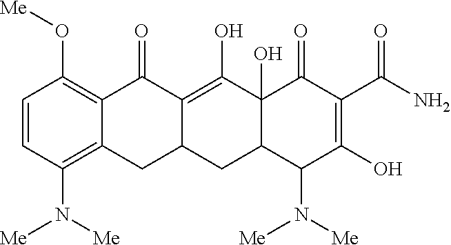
C1=CC(N([Me])[Me])=C2C(=C1O[Me])C(=O)C1=C(O)C3(O)C(CC1C2)C(N([Me])[Me])C(O)=C(C(N)=O)C3=O
